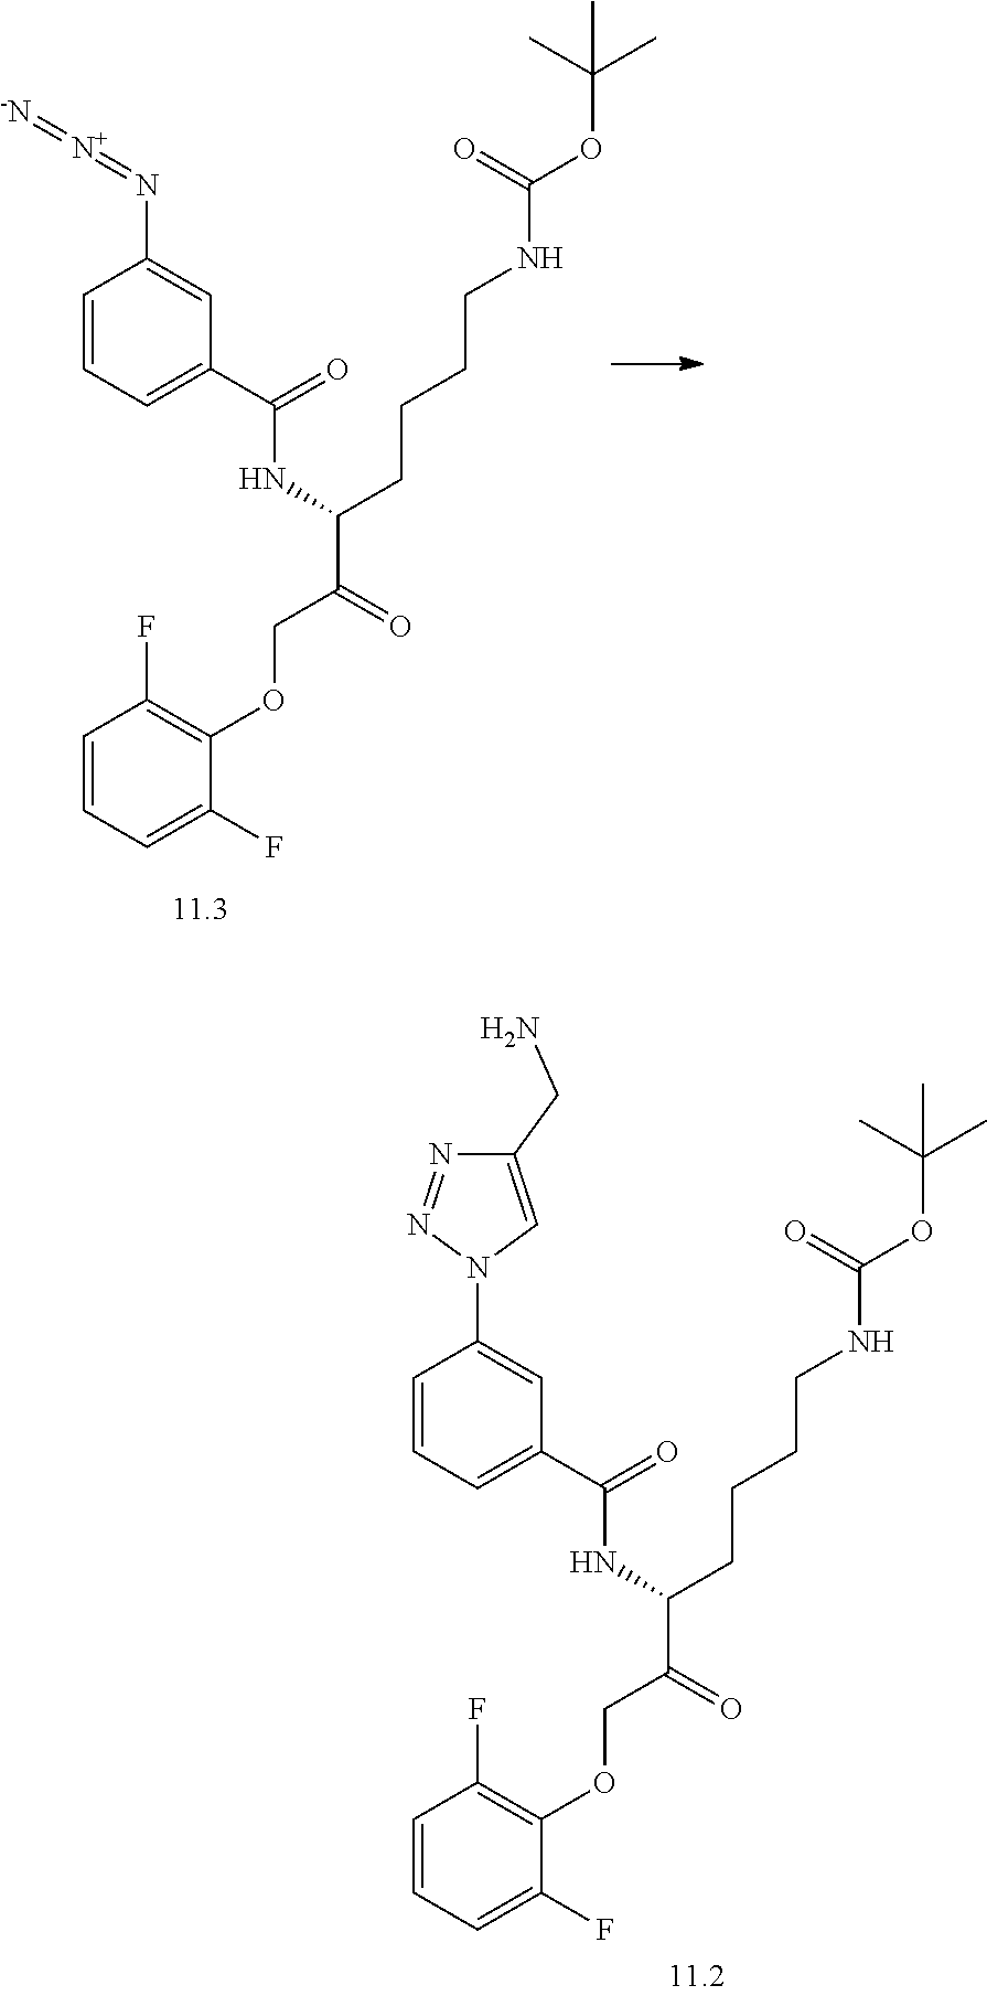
[N+](=NC1=CC(C(NC(C(COC2=C(F)C=CC=C2F)=O)CCCCNC(OC(C)(C)C)=O)=O)=CC=C1)=[-N].N1(C2=CC(C(NC(C(COC3=C(F)C=CC=C3F)=O)CCCCNC(OC(C)(C)C)=O)=O)=CC=C2)C=C(CN)N=N1
